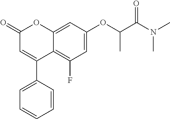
C12=CC(OC(C(N(C)C)=O)C)=CC(F)=C1C(C1=CC=CC=C1)=CC(=O)O2
